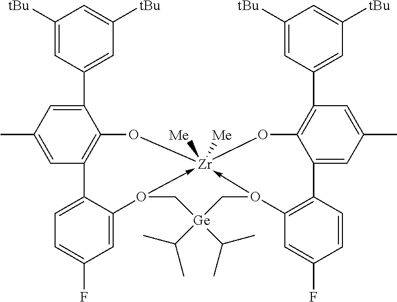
C1([tBu])=CC(C2=CC(C)=CC3=C2O[Zr]24([Me])([Me])-O(C5=CC(F)=CC=C35)C[Ge](C(C)C)(C(C)C)CO->2C2=C(C3=CC(C)=CC(C5=CC([tBu])=CC([tBu])=C5)=C3O4)C=CC(F)=C2)=CC([tBu])=C1
